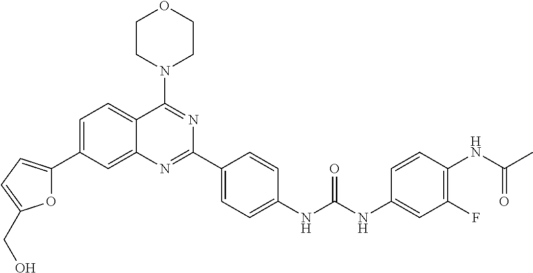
C1=C(C2=CC=C(CO)O2)C=C2C(=C1)C(N1CCOCC1)=NC(C1=CC=C(NC(NC3=CC(F)=C(NC(C)=O)C=C3)=O)C=C1)=N2
